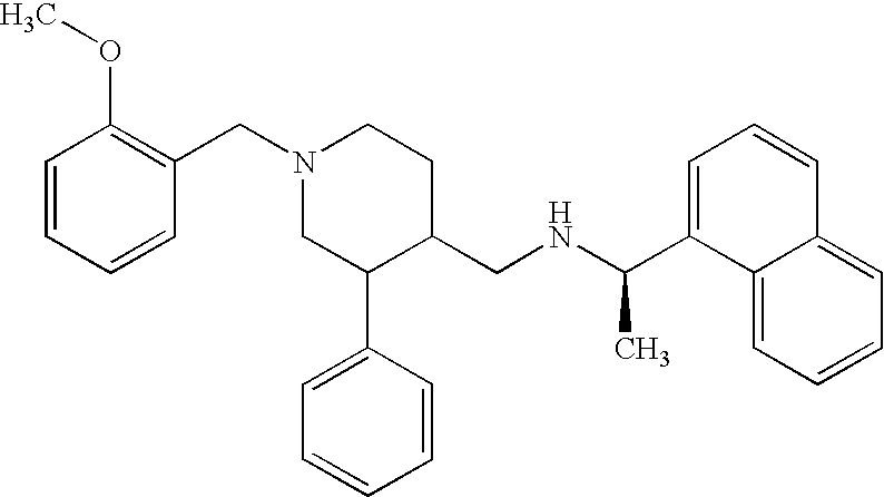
N1(CC2=C(OC)C=CC=C2)CC(C2=CC=CC=C2)C(CNC(C2=CC=CC3=CC=CC=C23)C)CC1
